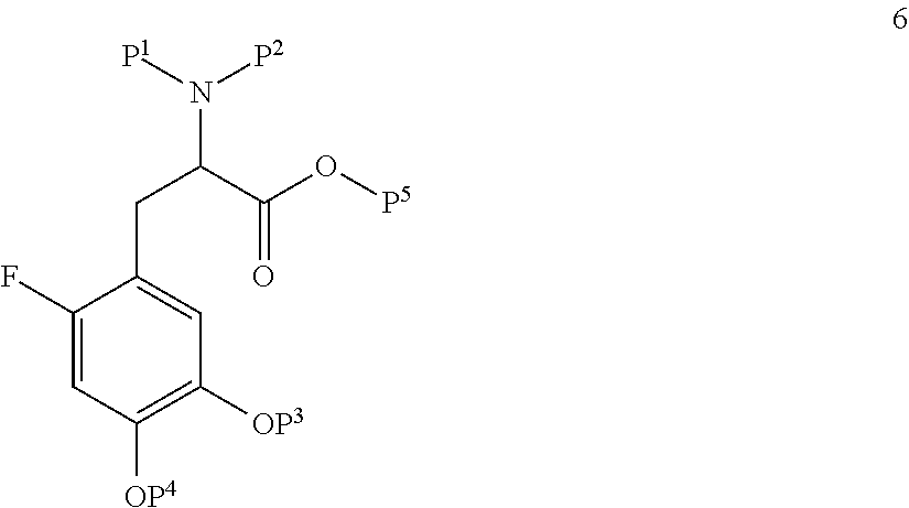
C1(F)=CC([OP4])=C([OP3])C=C1CC(C(O[P5])=O)N([P1])[P2]
